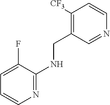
C1([CF3])=C(CNC2=NC=CC=C2F)C=NC=C1
